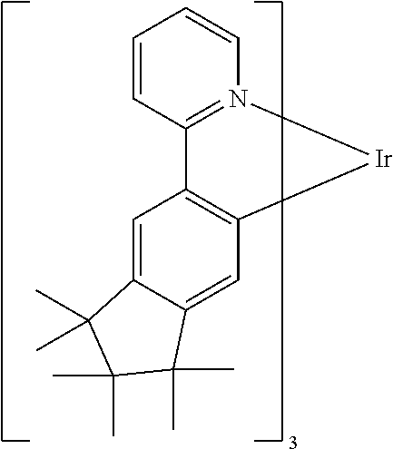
C12=C(C=C3C(=C1)C(C)(C)C(C)(C)C3(C)C)[Ir]N1=C2C=CC=C1
